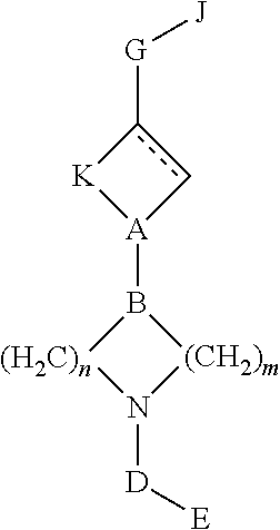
[G](c1c[A](B2[(H2C)n]N([D][E])[(CH2)m]2)[K]1)[J]
